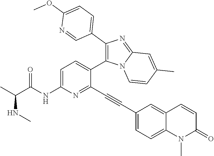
C1=C(NC(C(C)NC)=O)N=C(C#CC2=CC=C3C(=C2)C=CC(=O)N3C)C(C2=C(C3=CC=C(OC)N=C3)N=C3N2C=CC(C)=C3)=C1
